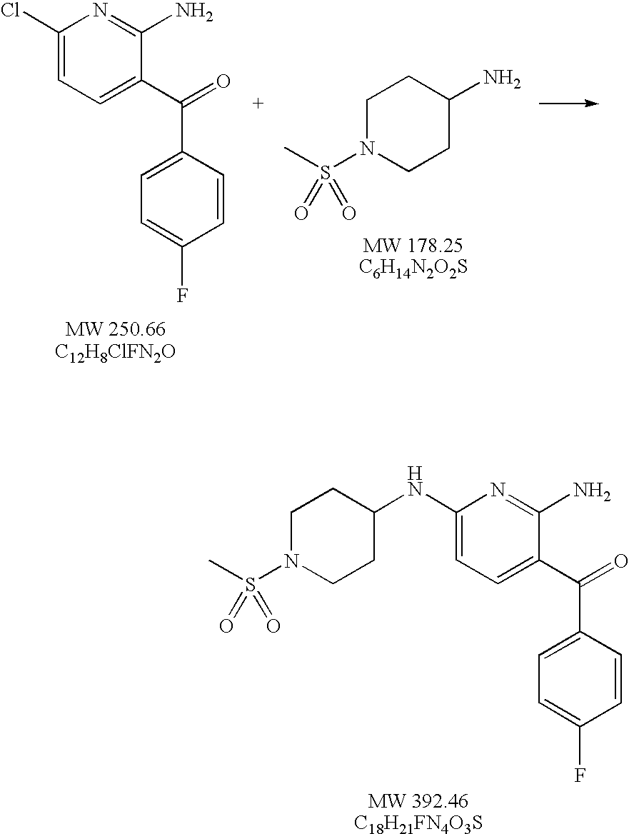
C1(Cl)=CC=C(C(=O)C2=CC=C(F)C=C2)C(N)=N1.C1N(S(C)(=O)=O)CCC(N)C1.C1(NC2CCN(S(C)(=O)=O)CC2)=CC=C(C(=O)C2=CC=C(F)C=C2)C(N)=N1
